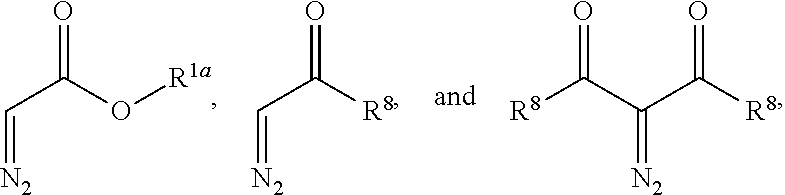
C(C(=O)[R8])=[N2].C(C(=O)O[R1a])=[N2].C(C(=O)[R8])(=[N2])C(=O)[R8]
